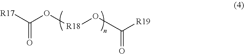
[R17]C(O[R18]OC(=O)[R19])=O
